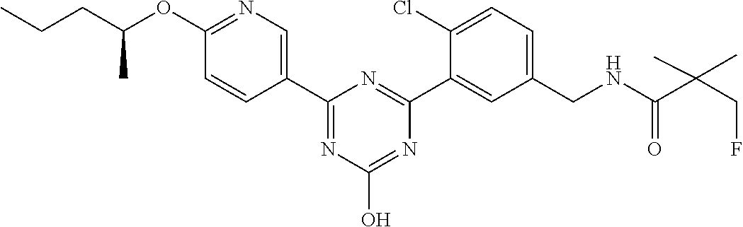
C1(C2=NC(O)=NC(C3=CC(CNC(C(CF)(C)C)=O)=CC=C3Cl)=N2)=CN=C(OC(CCC)C)C=C1
